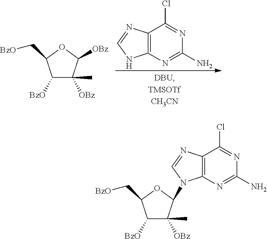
C1([BzO])C([OBz])(C)C(N2C3=C(C(Cl)=NC(N)=N3)N=C2)OC1C[BzO].C12=C(N=C(N)N=C1Cl)NC=N2.C1([BzO])C([OBz])(C)C([OBz])OC1C[BzO]
